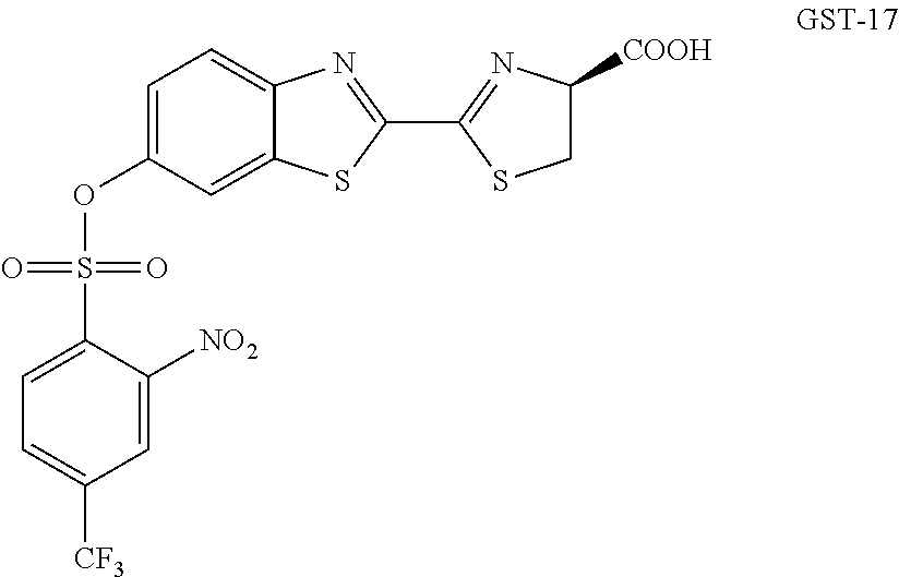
C1=C(S(=O)(=O)OC2=CC=C3C(=C2)SC(C2=NC([COOH])CS2)=N3)C([NO2])=CC([CF3])=C1
